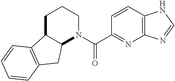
C12C(CCCN1C(C1=NC3=C(C=C1)NC=N3)=O)C1=C(C2)C=CC=C1
